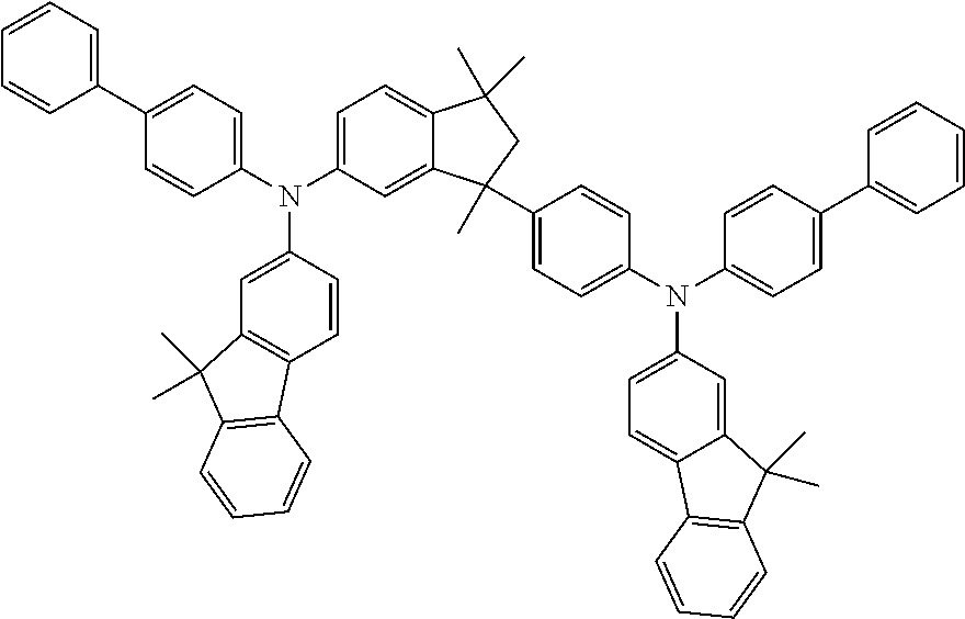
C1=CC(N(C2=CC=C3C(=C2)C(C2=CC=C(N(C4=CC=C5C(=C4)C(C)(C)C4=C5C=CC=C4)C4=CC=C(C5=CC=CC=C5)C=C4)C=C2)(C)CC3(C)C)C2=CC=C(C3=CC=CC=C3)C=C2)=CC2=C1C1=C(C=CC=C1)C2(C)C
